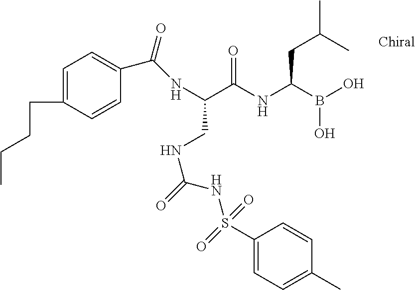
C(NC(B(O)O)CC(C)C)(=O)C(CNC(=O)NS(C1=CC=C(C)C=C1)(=O)=O)NC(C1=CC=C(CCCC)C=C1)=O
